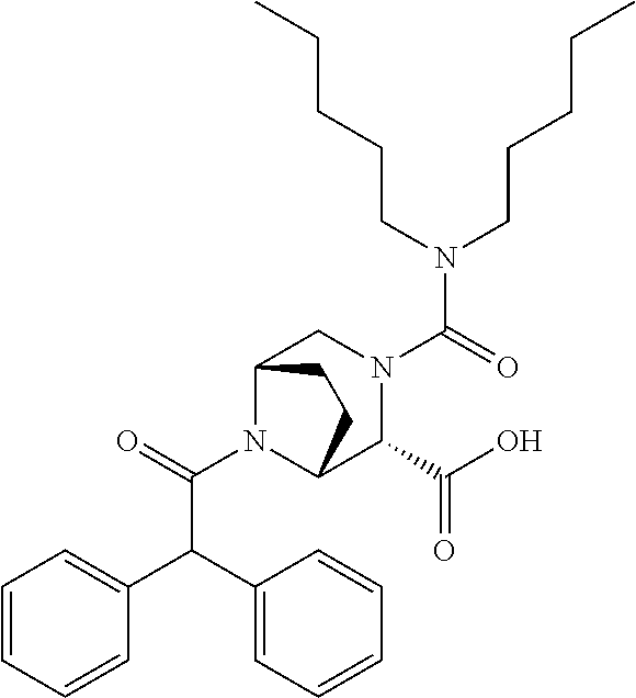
C1(C(C2=CC=CC=C2)C(N2C3C(C(O)=O)N(C(N(CCCCC)CCCCC)=O)CC2CC3)=O)=CC=CC=C1
